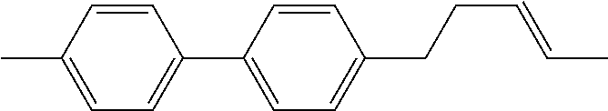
CC1=CC=C(C2=CC=C(CCC=CC)C=C2)C=C1
